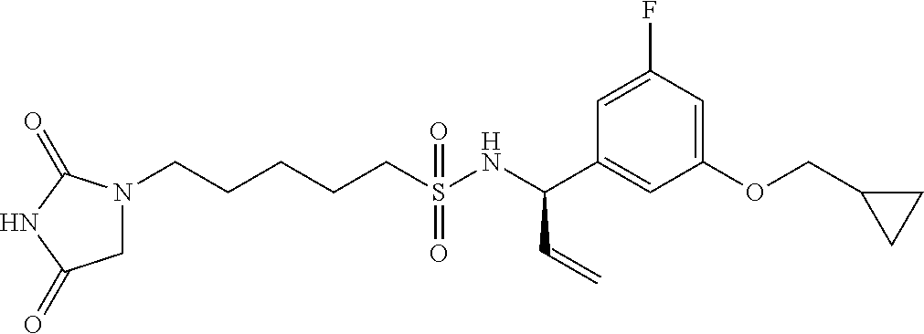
N1(CCCCCS(NC(C2=CC(OCC3CC3)=CC(F)=C2)C=C)(=O)=O)CC(=O)NC1=O
